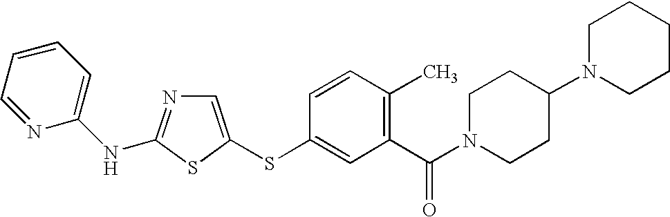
C1=C(SC2=CC(C(N3CCC(N4CCCCC4)CC3)=O)=C(C)C=C2)SC(NC2=CC=CC=N2)=N1
